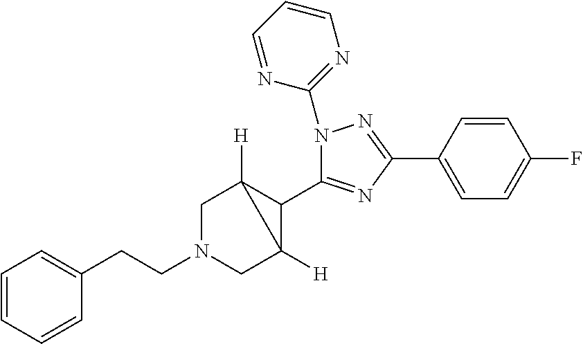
C1=CC=CC(CCN2CC3([H])C(C4=NC(C5=CC=C(F)C=C5)=NN4C4=NC=CC=N4)C3([H])C2)=C1
